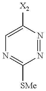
C1=C([X2])N=NC([SMe])=N1
